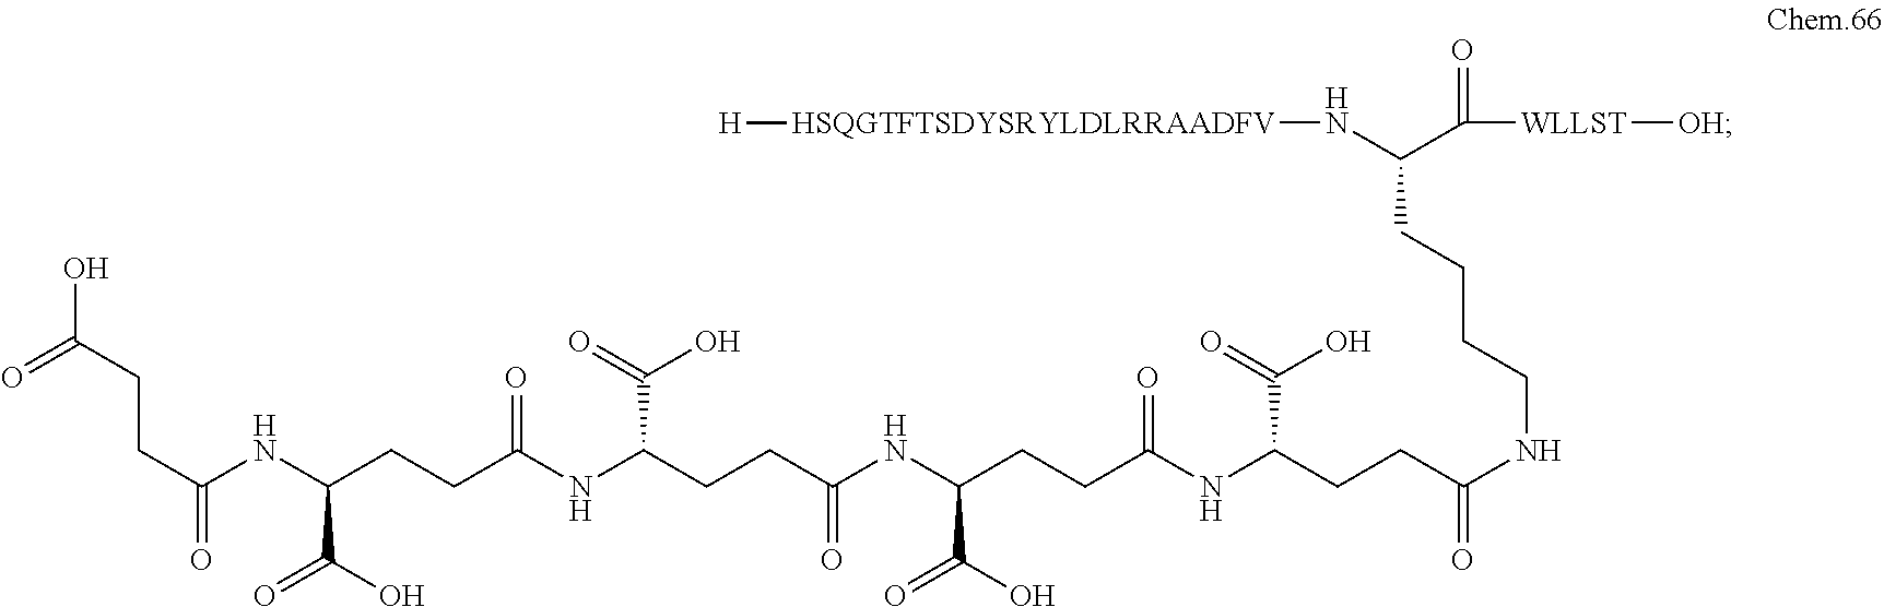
C(NC(CCC(NC(CCC(NC(CCC(NC(CCC(NCCCCC(C([WLLST][OH])=O)N[HSQGTFTSDYSRYLDLRRAADFV][H])=O)C(O)=O)=O)C(O)=O)=O)C(O)=O)=O)C(O)=O)(CCC(O)=O)=O
